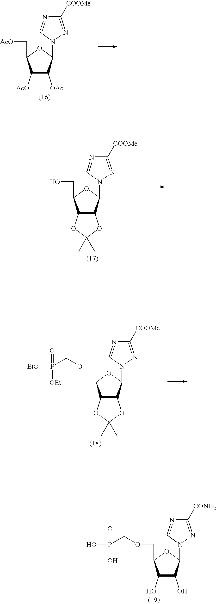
C1([AcO])C([OAc])C(N2C=NC([COOMe])=N2)OC1C[AcO].C12C(C(N3C=NC([COOMe])=N3)OC1COCP(=O)([OEt])[EtO])OC(C)(C)O2.C1(O)C(O)C(N2C=NC([CONH2])=N2)OC1COCP(=O)(O)O.C12C(C(N3C=NC([COOMe])=N3)OC1CO)OC(C)(C)O2
